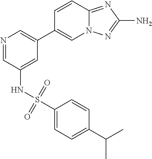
C12=NC(N)=NN1C=C(C1=CN=CC(NS(C3=CC=C(C(C)C)C=C3)(=O)=O)=C1)C=C2
